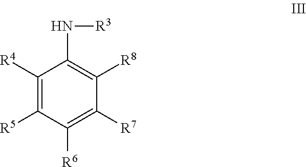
N(C1=C([R8])C([R7])=C([R6])C([R5])=C1[R4])[R3]
